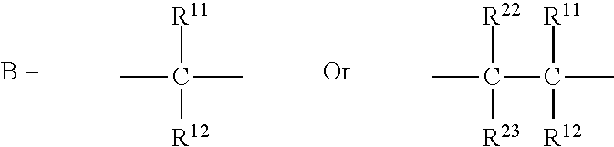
CC(C)([R11])[R12].C(C(C)([R11])[R12])(C)([R22])[R23]
